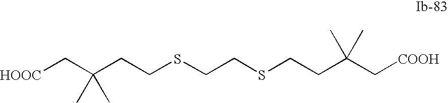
[HOOC]CC(CCSCCSCCC(C[COOH])(C)C)(C)C
